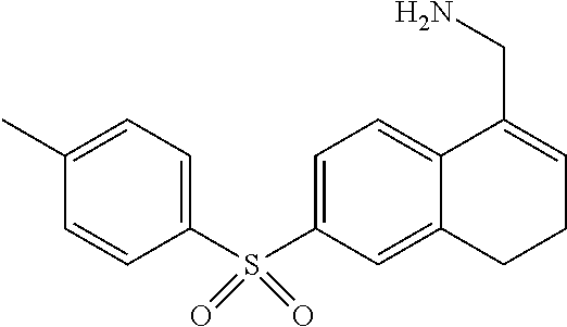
C1=CC(S(C2=CC=C3C(=C2)CCC=C3CN)(=O)=O)=CC=C1C
